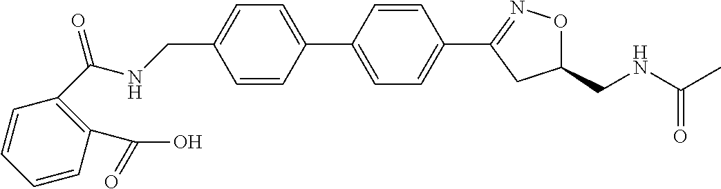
C1(CNC(C2=C(C(O)=O)C=CC=C2)=O)=CC=C(C2=CC=C(C3=NOC(CNC(C)=O)C3)C=C2)C=C1
